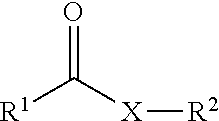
O=C([X][R2])[R1]
